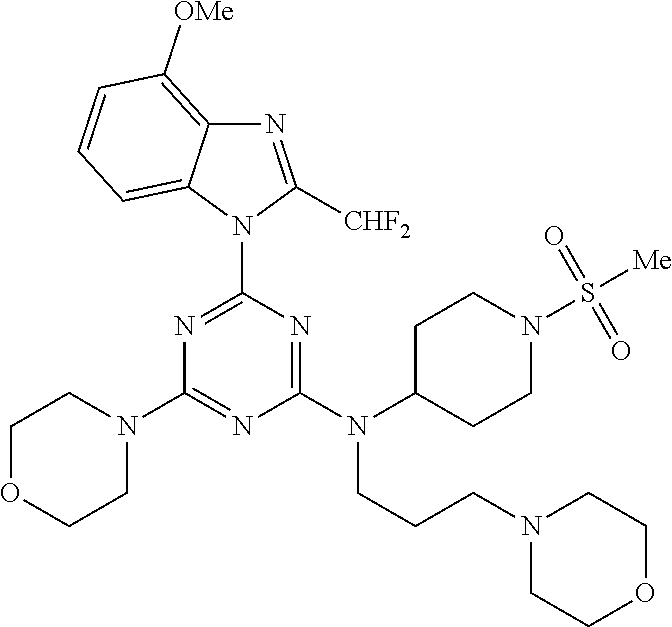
N1=C(N2C([CHF2])=NC3=C([OMe])C=CC=C23)N=C(N(C2CCN(S([Me])(=O)=O)CC2)CCCN2CCOCC2)N=C1N1CCOCC1
